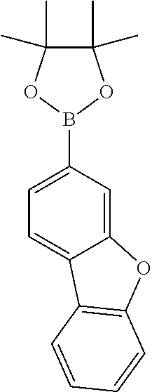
C1=C(B2OC(C)(C)C(C)(C)O2)C=C2C(=C1)C1=C(O2)C=CC=C1
